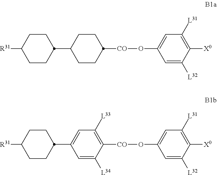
C1CC([R31])CCC1C1CCC([CO]OC2=CC([L31])=C([X0])C([L32])=C2)CC1.C1CC([R31])CCC1C1=CC([L33])=C([CO]OC2=CC([L31])=C([X0])C([L32])=C2)C([L34])=C1
